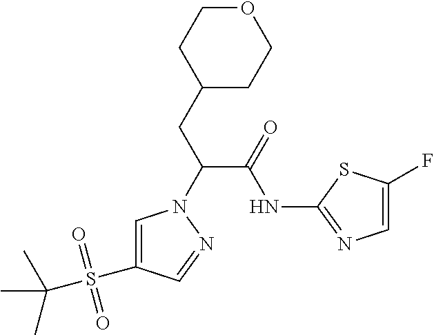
C1(CC(C(NC2=NC=C(F)S2)=O)N2C=C(S(C(C)(C)C)(=O)=O)C=N2)CCOCC1
